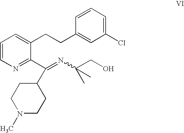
C1=CN=C(C(C2CCN(C)CC2)=NC(C)(C)CO)C(CCC2=CC(Cl)=CC=C2)=C1
